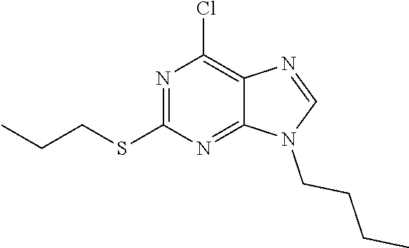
C1=NC2=C(Cl)N=C(SCCC)N=C2N1CCCC
